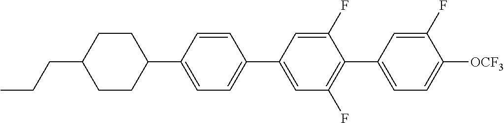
CCCC1CCC(C2=CC=C(C3=CC(F)=C(C4=CC=C([OCF3])C(F)=C4)C(F)=C3)C=C2)CC1
